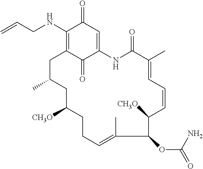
C=CCNC1=C2C(=O)C(=CC1=O)NC(=O)C(C)=CC=CC([CH3O])C(OC(N)=O)C(C)=CCCC([CH3O])CC(C)C2
